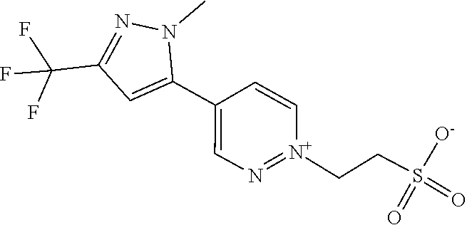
S(=O)(=O)(CC[N+]1=NC=C(C2=CC(C(F)(F)F)=NN2C)C=C1)[O-]
